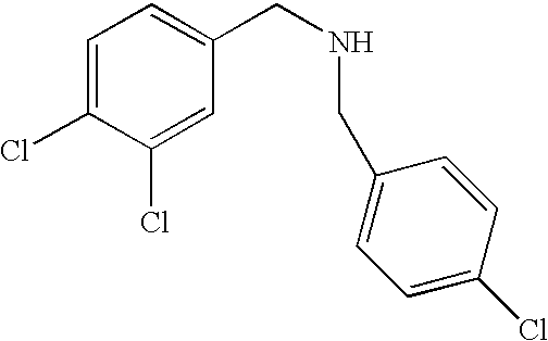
C1=C(Cl)C(Cl)=CC(CNCC2=CC=C(Cl)C=C2)=C1
